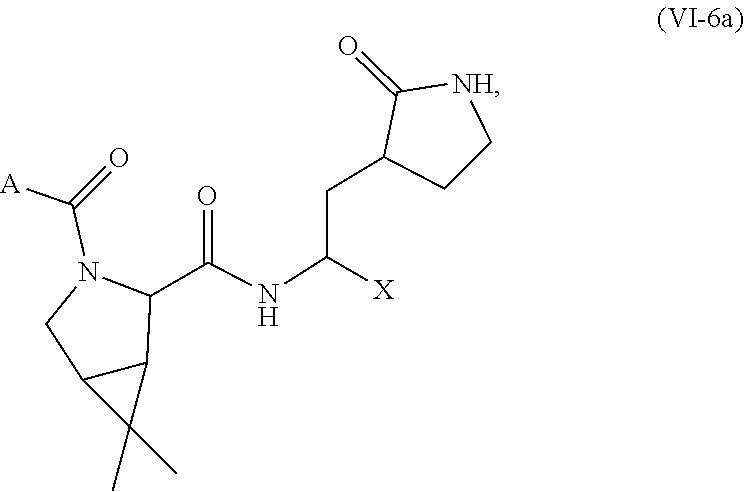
[A]C(=O)N1C(C(NC(CC2C(=O)[NH]CC2)[X])=O)C2C(C2(C)C)C1
